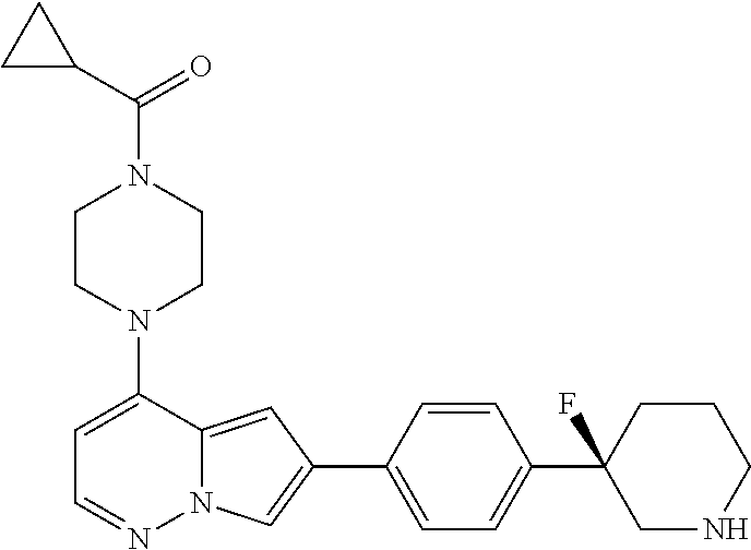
N1(C2=CC=NN3C2=CC(C2=CC=C(C4(F)CNCCC4)C=C2)=C3)CCN(C(C2CC2)=O)CC1
